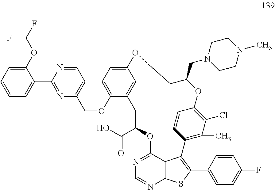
O1C2=C(Cl)C(C)=C(C=C2)C2=C(C3=CC=C(F)C=C3)SC3=C2C(=NC=N3)OC(C(O)=O)CC2=CC(=CC=C2OCC2=CC=NC(C3=CC=CC=C3OC(F)F)=N2)OCCC1CN1CCN(C)CC1
